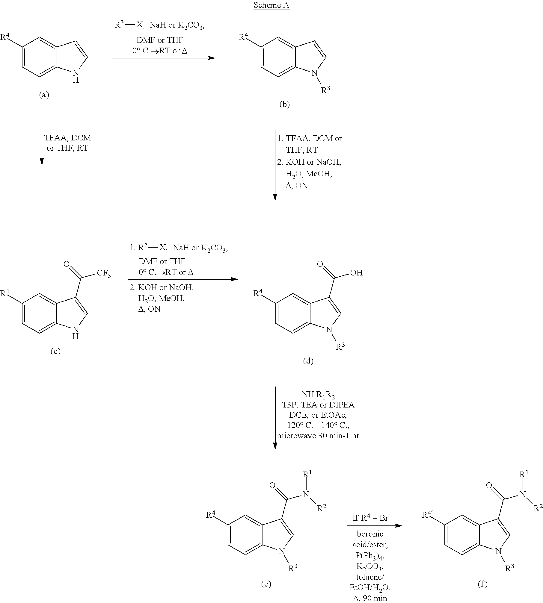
C1([R4])=CC=C2C(=C1)C=CN2.[R3][X].[NaH or K2CO3].C1([R4])=CC=C2C(=C1)C=CN2[R3].C1([R4])=CC=C2C(=C1)C(C(O)=O)=CN2[R3].C1([R4])=CC=C2C(=C1)C(C([CF3])=O)=CN2.[R2][X].[NaH or K2CO3].C1([R4])=CC=C2C(=C1)C(C(N([R1])[R2])=O)=CN2[R3].C1([R4])=CC=C2C(=C1)C(C(N([R1])[R2])=O)=CN2[R3]
